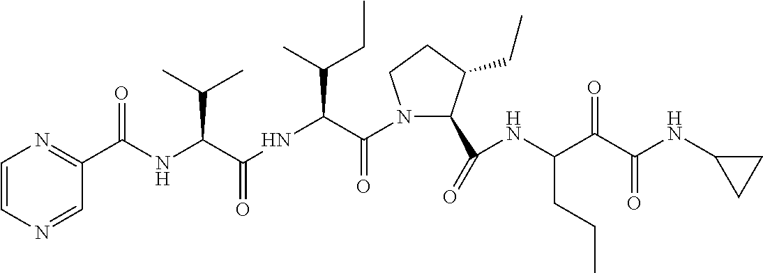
N(C(C(=O)N1C(C(=O)NC(C(C(NC2CC2)=O)=O)CCC)C(CC)CC1)C(C)CC)C(=O)C(C(C)C)NC(=O)C1=NC=CN=C1
